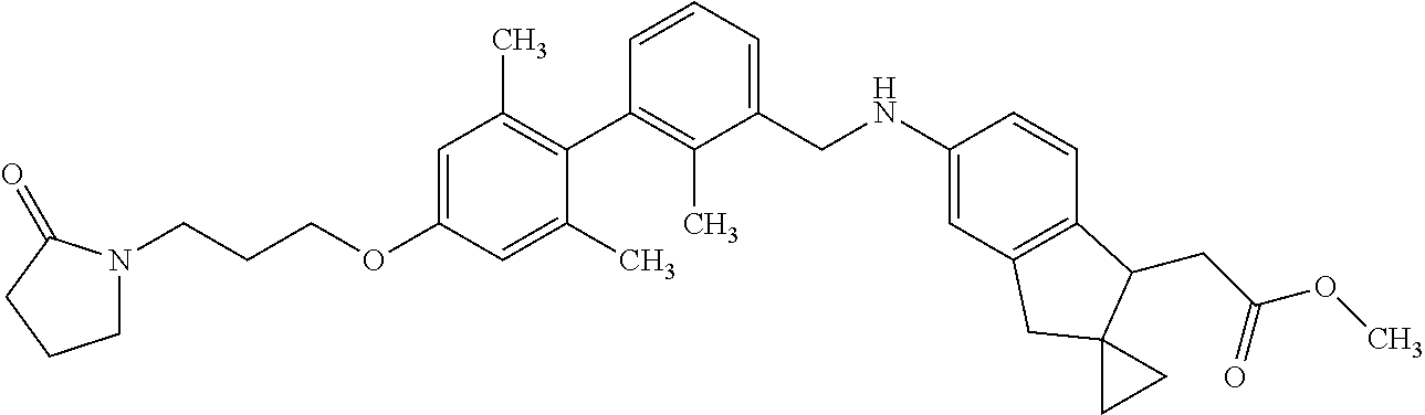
C1=C(OCCCN2CCCC2=O)C=C(C)C(C2=C(C)C(CNC3=CC4=C(C=C3)C(CC(OC)=O)C3(C4)CC3)=CC=C2)=C1C
